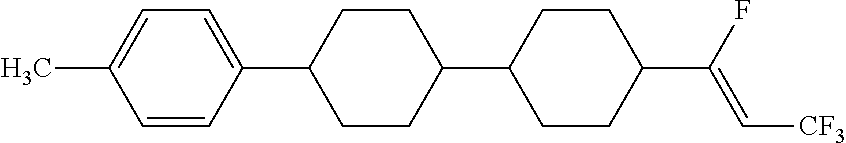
C1=CC(C2CCC(C3CCC(C(F)=C[CF3])CC3)CC2)=CC=C1C
